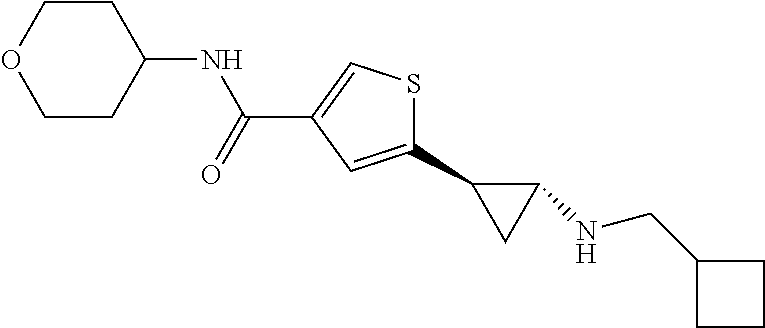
C1(C2CC2NCC2CCC2)=CC(C(NC2CCOCC2)=O)=CS1
